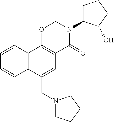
N1(CC2=CC3=C(C4=C2C=CC=C4)OCN(C2CCCC2O)C3=O)CCCC1
